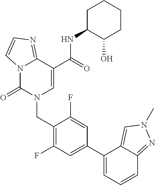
C12=NC=CN1C(=O)N(CC1=C(F)C=C(C3=CC=CC4=NN(C)C=C34)C=C1F)C=C2C(NC1C(O)CCCC1)=O
